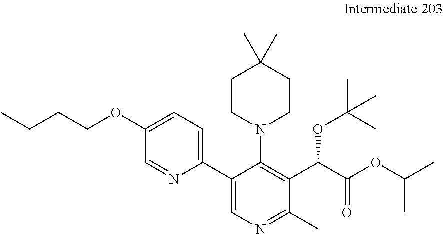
C(C)CCOC1=CC=C(C2=CN=C(C)C(C(C(OC(C)C)=O)OC(C)(C)C)=C2N2CCC(C)(C)CC2)N=C1
